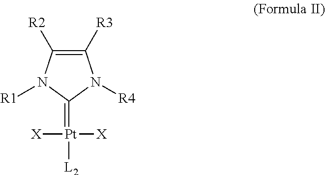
C1([R3])=C([R2])N([R1])C(=[Pt]([L2])([X])[X])N1[R4]
